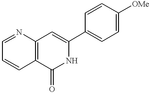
C1=NC2=C(C=C1)C(=O)NC(C1=CC=C([OMe])C=C1)=C2
